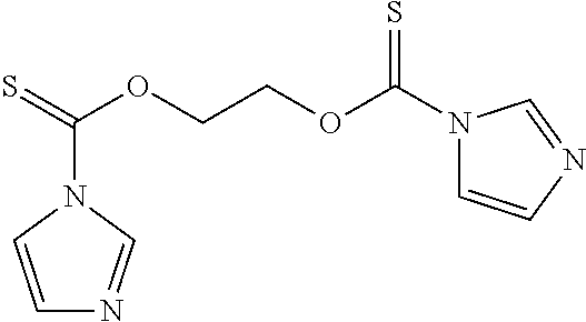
C1=CN(C(=S)OCCOC(N2C=CN=C2)=S)C=N1
